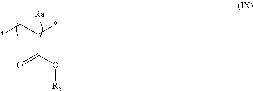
[Ra]C(*)(C*)C(O[R5])=O
